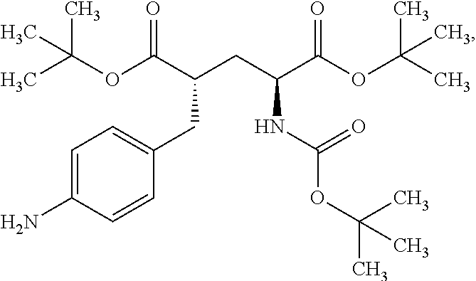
C1=C(N)C=CC(CC(CC(C(OC(C)(C)C)=O)NC(OC(C)(C)C)=O)C(OC(C)(C)C)=O)=C1
